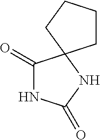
C1(=O)NC(=O)NC12CCCC2
